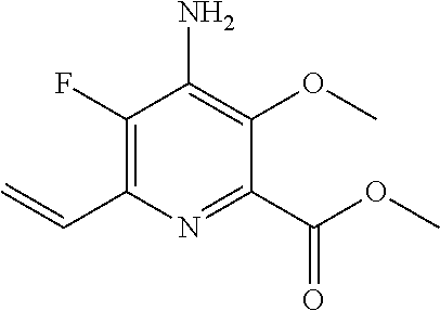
C1(F)=C(C=C)N=C(C(OC)=O)C(OC)=C1N
